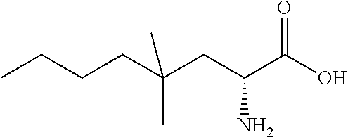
C(CC(CC(C(O)=O)N)(C)C)CC
